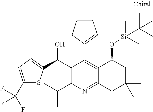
C1(C(O)C2=CC=C(C(F)(F)F)S2)=C(C(C)C)N=C2C(=C1C1=CCCC1)C(O[Si](C)(C)C(C)(C)C)CC(C)(C)C2
